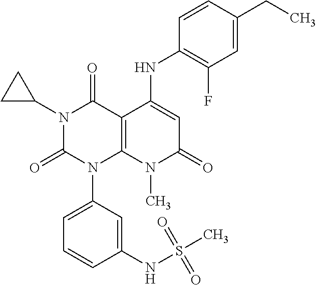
C1(NC2=CC(=O)N(C)C3=C2C(=O)N(C2CC2)C(=O)N3C2=CC=CC(NS(C)(=O)=O)=C2)=C(F)C=C(CC)C=C1
